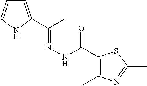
C1=C(C(C)=NNC(=O)C2=C(C)N=C(C)S2)NC=C1
